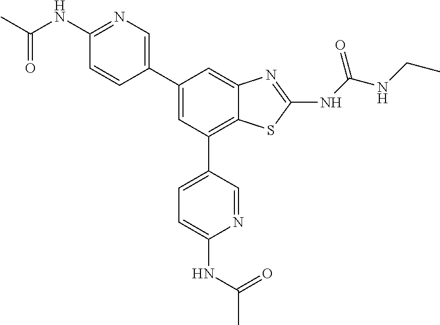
C1(C2=CN=C(NC(C)=O)C=C2)=CC(C2=CC=C(NC(C)=O)N=C2)=C2C(=C1)N=C(NC(NCC)=O)S2
